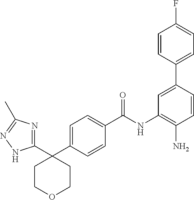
C1(C2=NC(C)=NN2)(C2=CC=C(C(NC3=C(N)C=CC(C4=CC=C(F)C=C4)=C3)=O)C=C2)CCOCC1
